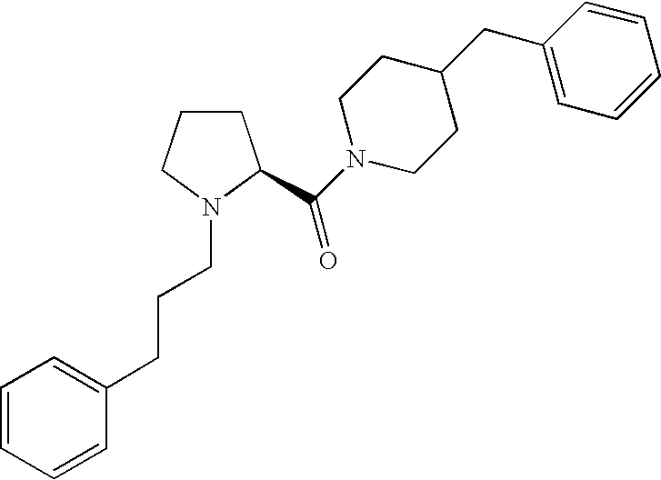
C1CCN(CCCC2=CC=CC=C2)C1C(N1CCC(CC2=CC=CC=C2)CC1)=O
